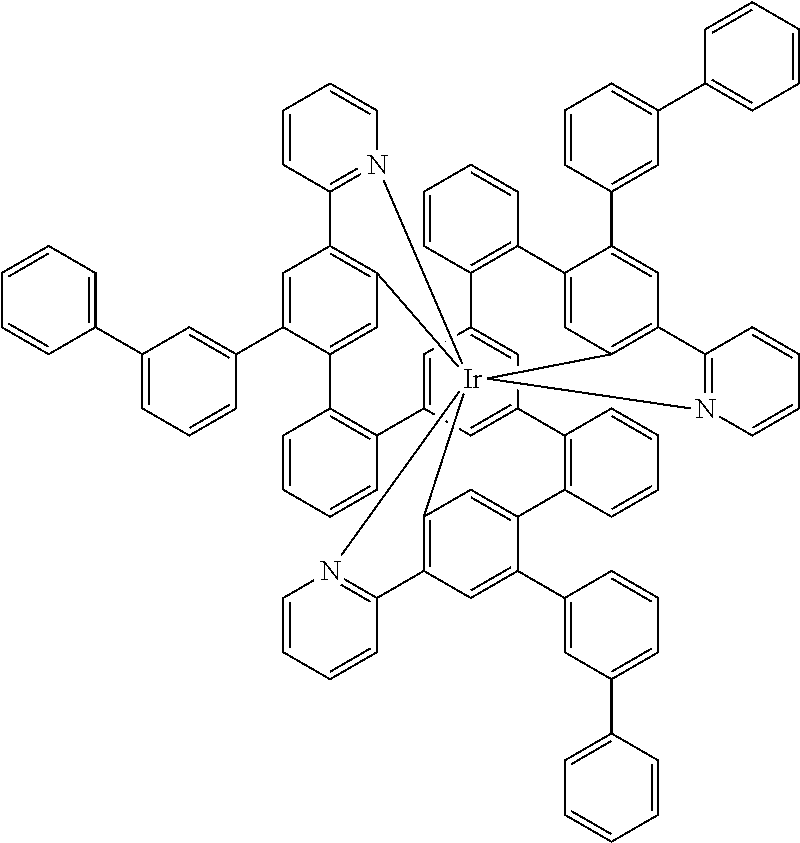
C1=CC2=N(C=C1)[Ir]1345C6=C2C=C(C2=CC(C7=CC=CC=C7)=CC=C2)C(=C6)C2=C(C=CC=C2)C2=CC(=CC(=C2)C2=C(C=CC=C2)C2=CC1=C(C=C2C1=CC(C2=CC=CC=C2)=CC=C1)C1=N3C=CC=C1)C1=C(C=CC=C1)C1=CC4=C(C=C1C1=CC(C2=CC=CC=C2)=CC=C1)C1=N5C=CC=C1
